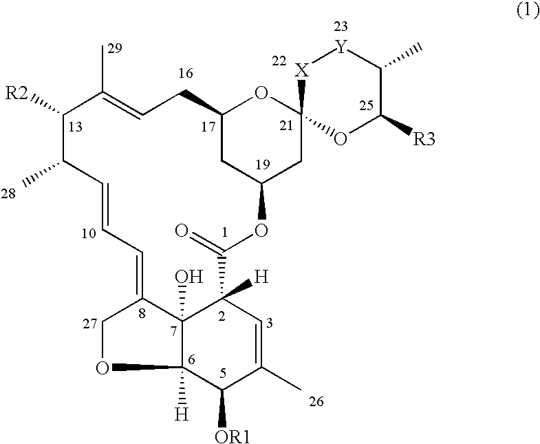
C1([R2])C(C)C=CC=C2C3(O)C([H])(OC2)C([OR1])C(C)=CC3([H])C(=O)OC2CC(CC=C1C)OC1(C2)OC([R3])C(C)[Y][X]1
